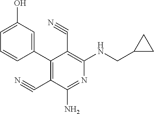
C1(C2=C(C#N)C(N)=NC(NCC3CC3)=C2C#N)=CC(O)=CC=C1
